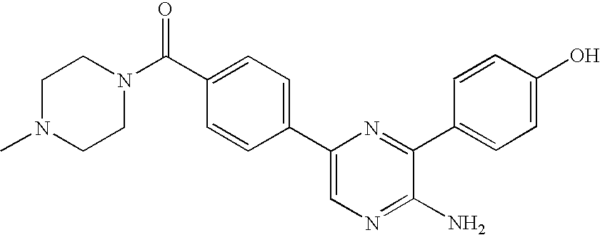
C1=C(C2=CC=C(C(N3CCN(C)CC3)=O)C=C2)N=C(C2=CC=C(O)C=C2)C(N)=N1
